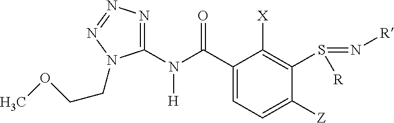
C1(N(C(C2=CC=C([Z])C(S(=N[R])[R])=C2[X])=O)[H])=NN=NN1CCOC
